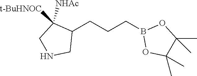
C1(CCCB2OC(C)(C)C(C)(C)O2)C([NHAc])([t-BuHNOC])CNC1
